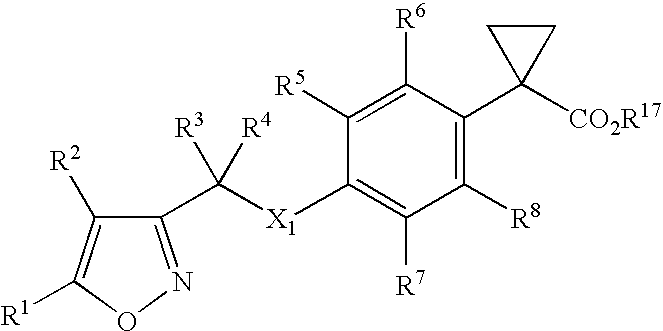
C1([R5])=C([R6])C(C2([CO2R17])CC2)=C([R8])C([R7])=C1[X1]C(C1=NOC([R1])=C1[R2])([R3])[R4]
